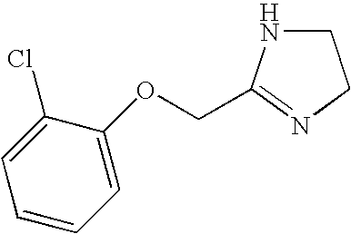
C1NC(COC2=CC=CC=C2Cl)=NC1
